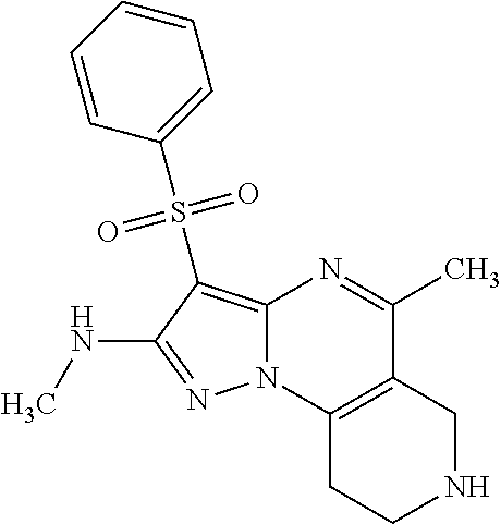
N1=C(NC)C(S(C2=CC=CC=C2)(=O)=O)=C2N1C1=C(C(C)=N2)CNCC1
